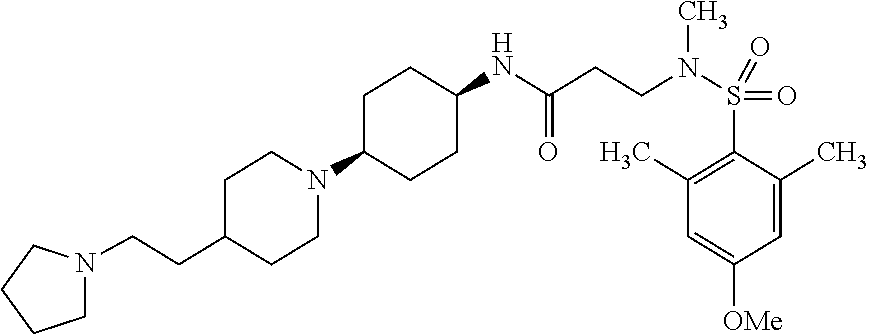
C1C(N2CCC(CCN3CCCC3)CC2)CCC(NC(CCN(S(C2=C(C)C=C([OMe])C=C2C)(=O)=O)C)=O)C1
